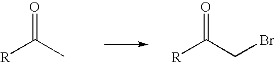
[R]C(C)=O.[R]C(CBr)=O
